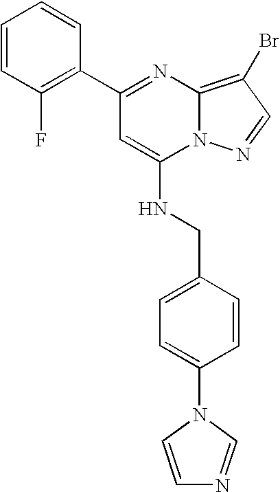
C1=CC(F)=C(C2=NC3=C(Br)C=NN3C(NCC3=CC=C(N4C=CN=C4)C=C3)=C2)C=C1
